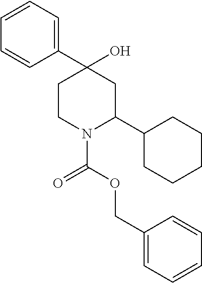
C1CN(C(OCC2=CC=CC=C2)=O)C(C2CCCCC2)CC1(O)C1=CC=CC=C1
